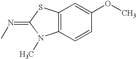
C12=C(C=CC(OC)=C1)N(C)C(=NC)S2
